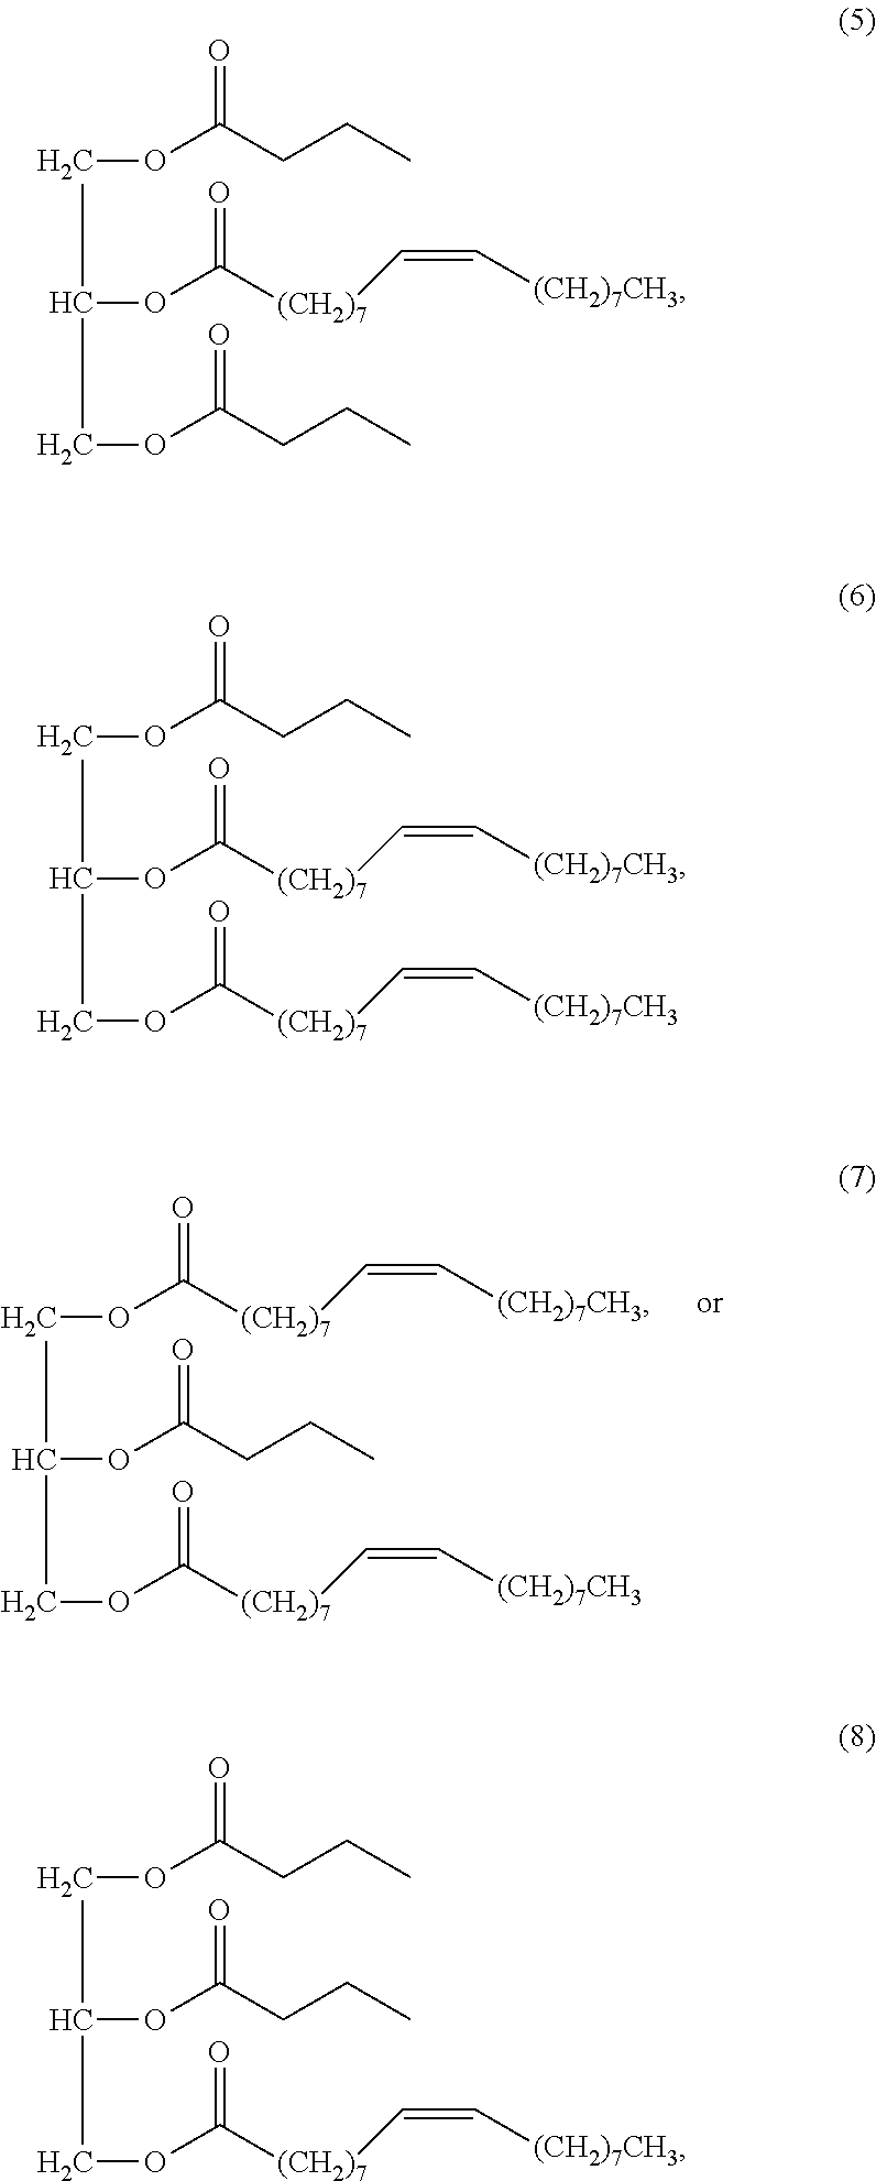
C(C(COC(CCC)=O)OC([(CH2)7]C=C[(CH2)7CH3])=O)OC(CCC)=O.C(C(COC(=O)[(CH2)7]C=C[(CH2)7CH3])OC(CCC)=O)OC(=O)[(CH2)7]C=C[(CH2)7CH3].C(C(COC(=O)[(CH2)7]C=C[(CH2)7CH3])OC([(CH2)7]C=C[(CH2)7CH3])=O)OC(CCC)=O.C(C(COC(=O)[(CH2)7]C=C[(CH2)7CH3])OC(CCC)=O)OC(CCC)=O
